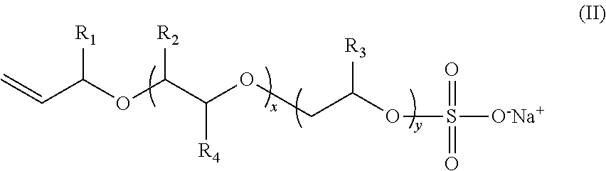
C=CC(OC(C(OCC(OS([O-Na+])(=O)=O)[R3])[R4])[R2])[R1]
